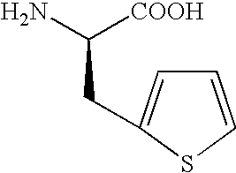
C(C([COOH])N)C1=CC=CS1
